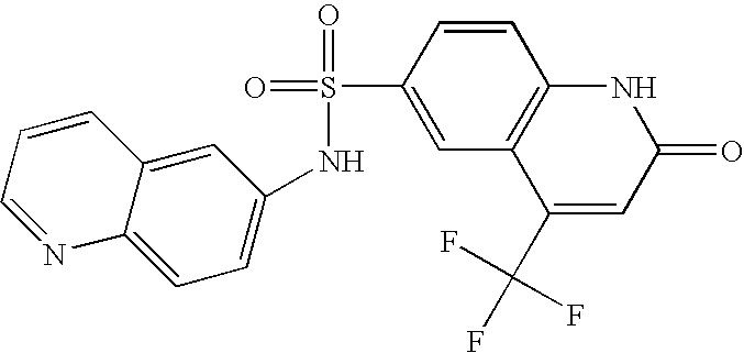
C1(S(=O)(=O)NC2=CC=C3C(=C2)C=CC=N3)=CC2=C(C=C1)NC(=O)C=C2C(F)(F)F
